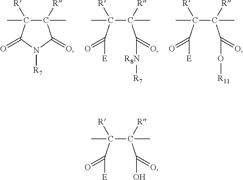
C1(C)([R])C(C)([R])C(=O)N([R7])C1=O.C(C(C(=O)[E])(C)[R])(C(=O)[R8N][R7])(C)[R].C(C(C(=O)[E])(C)[R])(C(=O)O[R11])(C)[R].C(C(C(=O)[E])(C)[R])(C(=O)O)(C)[R]
